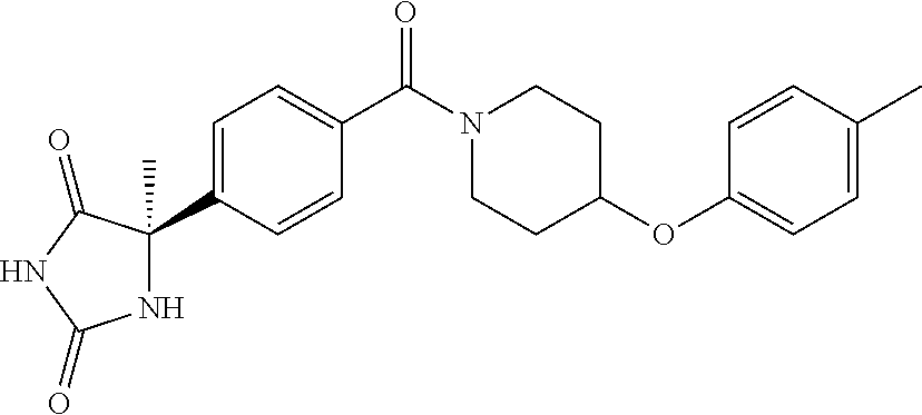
C1=C(C2(C)NC(=O)NC2=O)C=CC(C(N2CCC(OC3=CC=C(C)C=C3)CC2)=O)=C1
